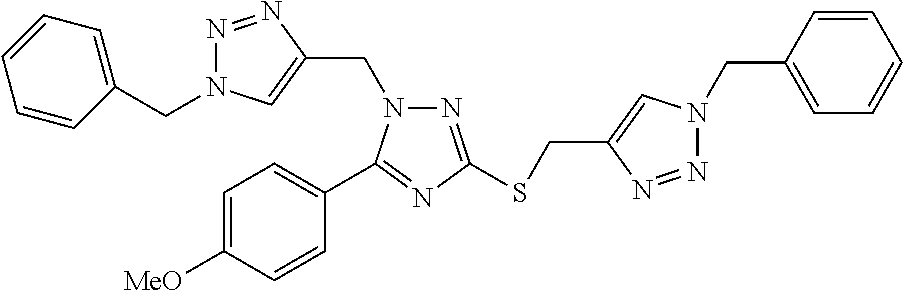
C1=CC(CN2N=NC(CSC3=NN(CC4=CN(CC5=CC=CC=C5)N=N4)C(C4=CC=C([MeO])C=C4)=N3)=C2)=CC=C1
